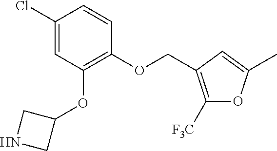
C1(Cl)=CC(OC2CNC2)=C(OCC2=C([F3C])OC(C)=C2)C=C1
